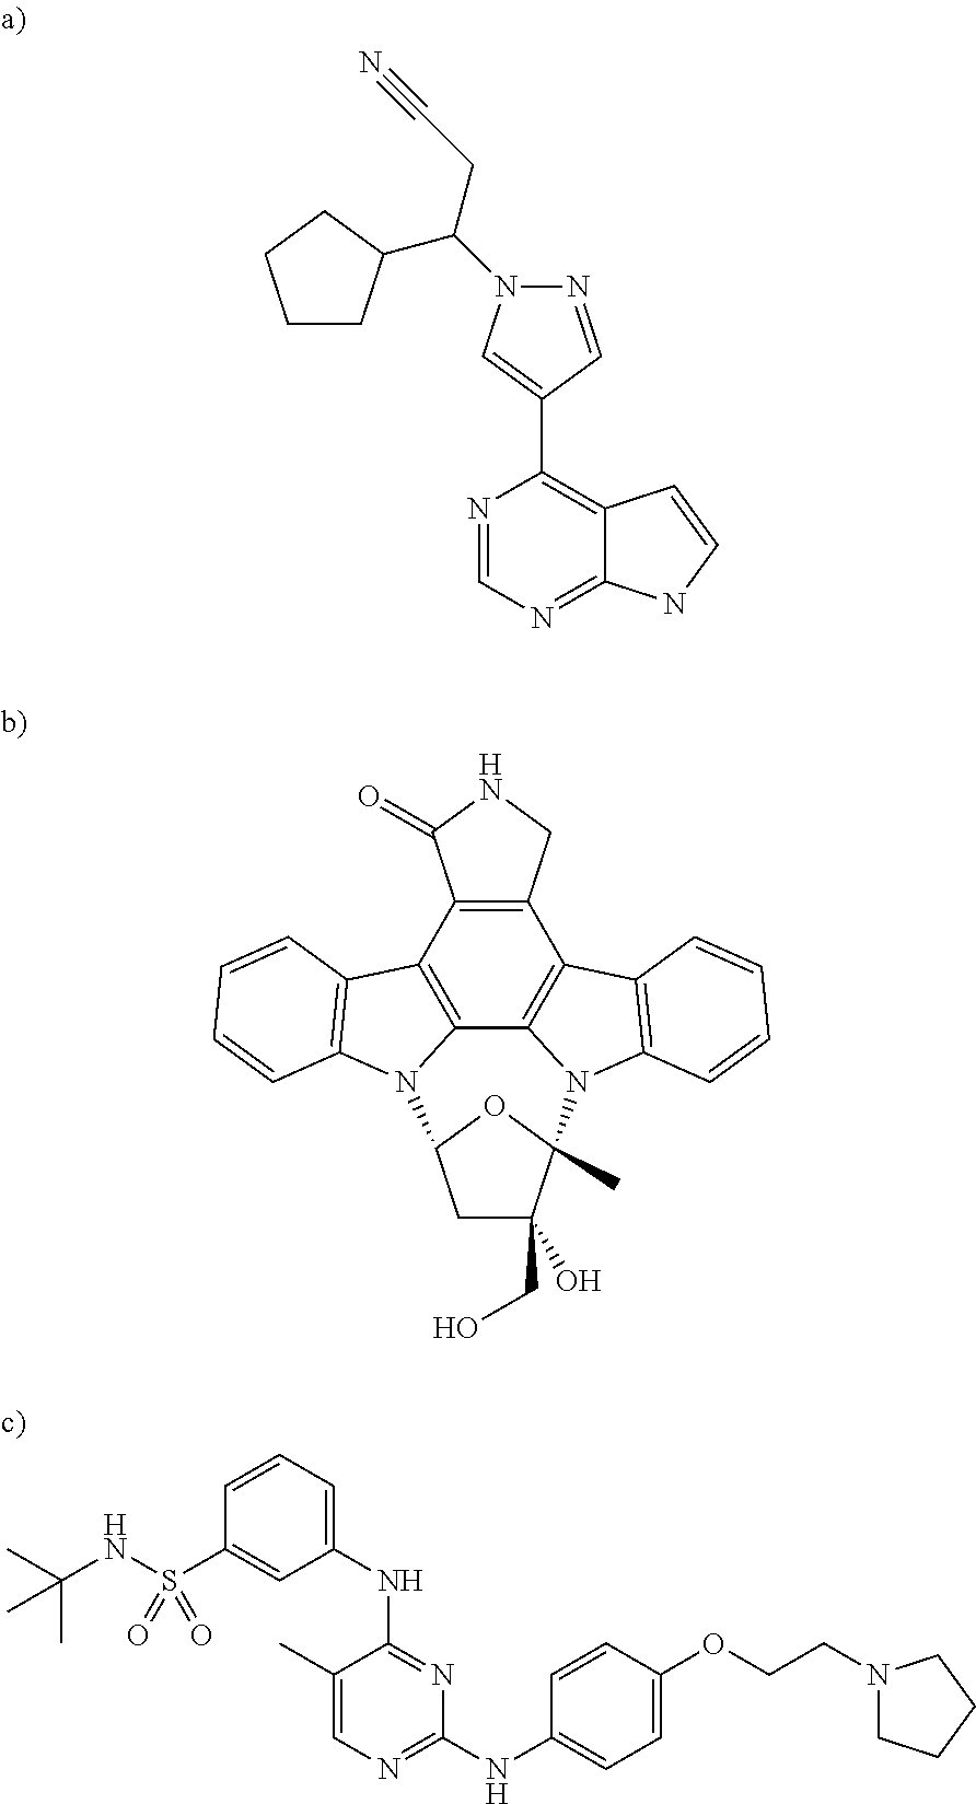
C1CC(C(CC#N)N2N=CC(C3=C4C(=NC=N3)NC=C4)=C2)CC1.C12=C(C3=C4C5=C1C1=C(N5C5(C)C(CO)(O)CC(N4C4=C3C=CC=C4)O5)C=CC=C1)C(=O)NC2.C1(S(NC(C)(C)C)(=O)=O)=CC(NC2=NC(NC3=CC=C(OCCN4CCCC4)C=C3)=NC=C2C)=CC=C1
